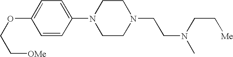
O(C1=CC=C(N2CCN(CCN(C)CC[Me])CC2)C=C1)CC[OMe]
